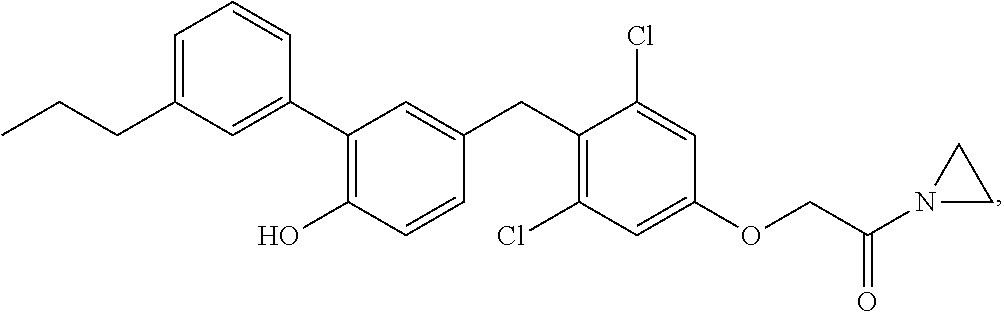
C1(C2=C(O)C=CC(CC3=C(Cl)C=C(OCC(N4CC4)=O)C=C3Cl)=C2)=CC(CCC)=CC=C1
